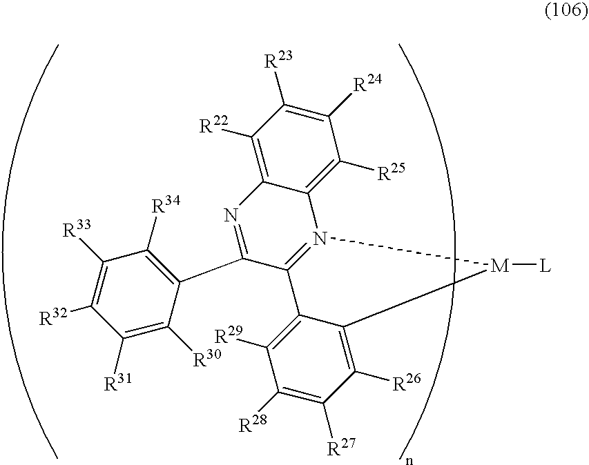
C12=C([R25])C([R24])=C([R23])C([R22])=C1N=C(C1=C([R34])C([R33])=C([R32])C([R31])=C1[R30])C1=N2[M]([L])C2=C([R26])C([R27])=C([R28])C([R29])=C12
